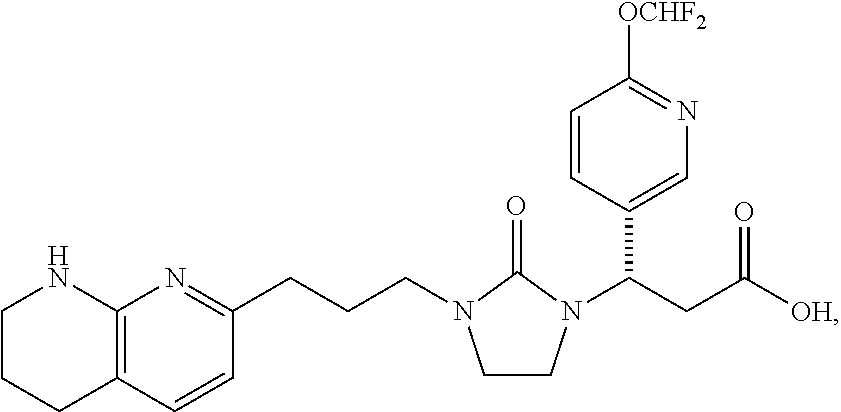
C12=C(C=CC(CCCN3CCN(C(CC([OH])=O)C4=CN=C([OCHF2])C=C4)C3=O)=N1)CCCN2
